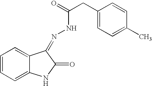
C1=CC=C2C(=C1)C(=NNC(CC1=CC=C(C)C=C1)=O)C(=O)N2
